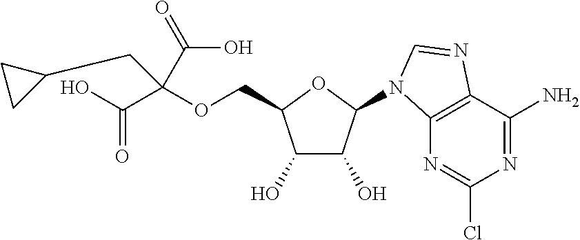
C1(O)C(O)C(N2C3=C(C(N)=NC(Cl)=N3)N=C2)OC1COC(C(=O)O)(C(O)=O)CC1CC1
